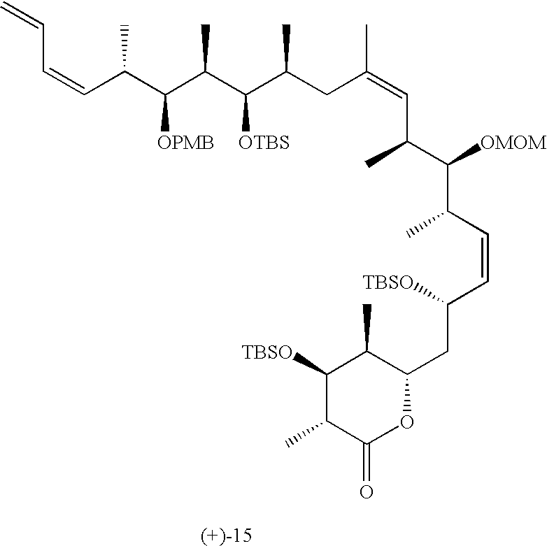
C(C(C(C(C(C(CC(=CC(C(C(C=CC(CC1C(C)C([TBSO])C(C)C(=O)O1)[TBSO])C)[OMOM])C)C)C)[OTBS])C)[OPMB])C)=CC=C
